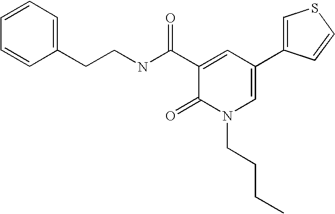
C(CNC(C1=CC(C2=CSC=C2)=CN(CCCC)C1=O)=O)C1=CC=CC=C1
